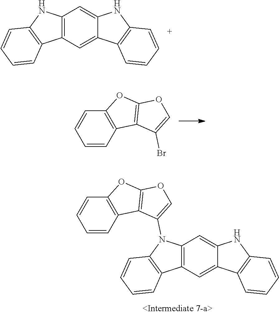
C1=CC2=C(C=C1)OC1=C2C(N2C3=C(C=C4C(=C3)NC3=C4C=CC=C3)C3=C2C=CC=C3)=CO1.C12=C(C=C3C(=C1)NC1=C3C=CC=C1)C1=C(N2)C=CC=C1.C1=CC2=C(C=C1)OC1=C2C(Br)=CO1
